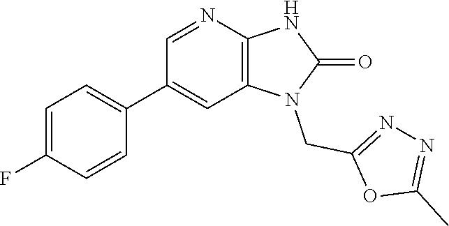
C1(C2=CC=C(F)C=C2)=CC2=C(N=C1)NC(=O)N2CC1=NN=C(C)O1
